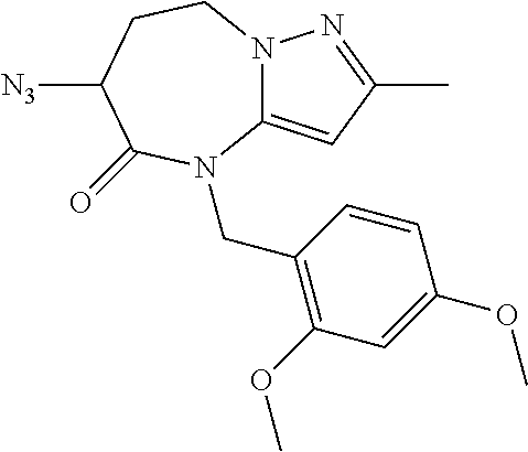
N12C(=CC(C)=N1)N(CC1=C(OC)C=C(OC)C=C1)C(=O)C([N3])CC2
